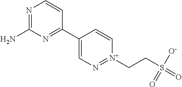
N1=C(N)N=C(C2=CN=[N+](CCS(=O)([O-])=O)C=C2)C=C1
